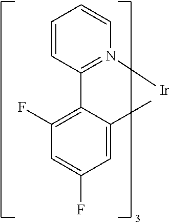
C1=CC(C2=C(F)C=C(F)C=C2C)=N([Ir])C=C1
